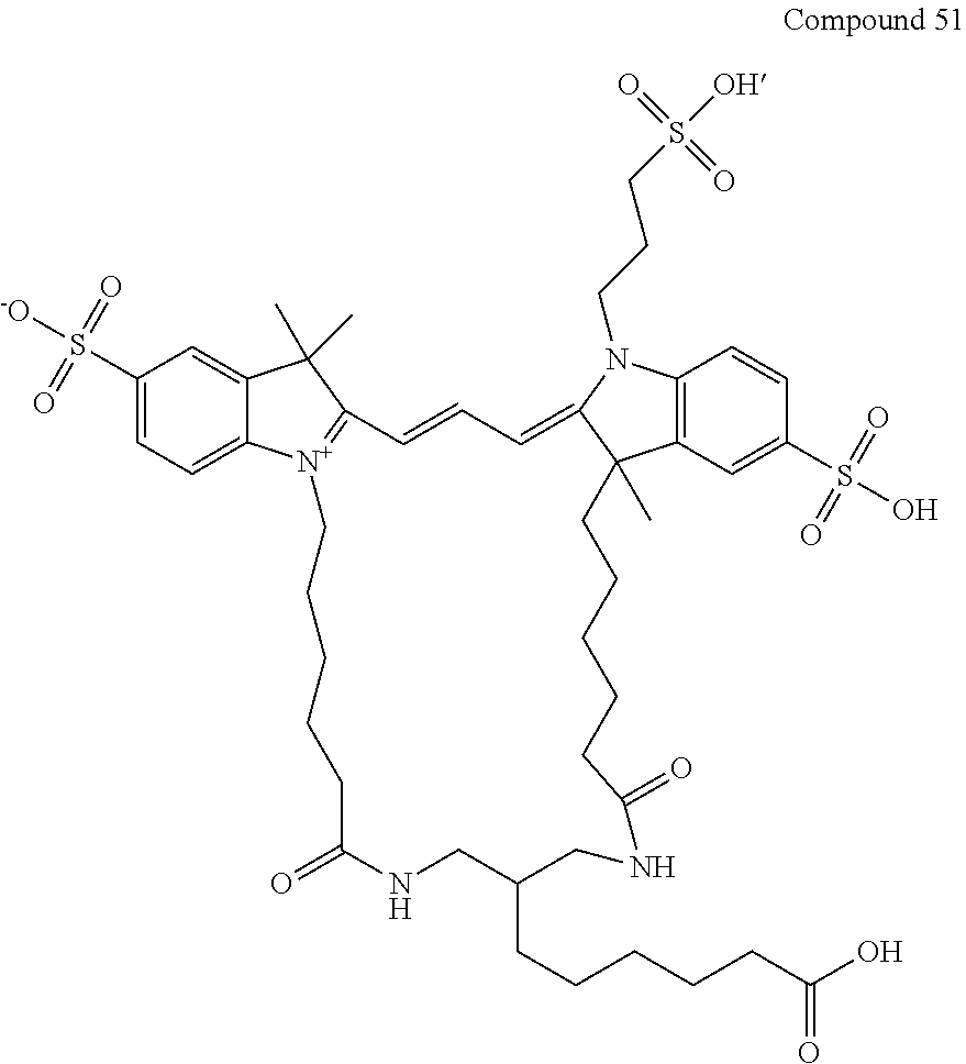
C1(S([-O])(=O)=O)=CC=C2C(=C1)C(C)(C)C1=[N+]2CCCCCC(=O)NCC(CCCCCC(O)=O)CNC(=O)CCCCCC2(C)C3=C(C=CC(S(O)(=O)=O)=C3)N(CCCS([OH])(=O)=O)C2=CC=C1
